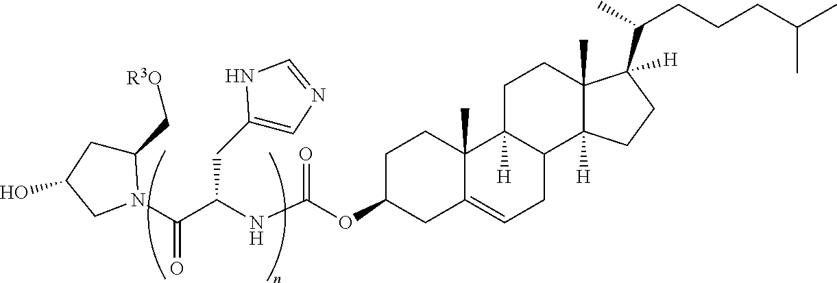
C(NC(C(=O)N1C(C[R3O])CC(O)C1)CC1=CN=CN1)(=O)OC1CC2=CCC3C([H])(C2(C)CC1)CCC1(C)C([H])(C(C)CCCC(C)C)CCC13[H]
